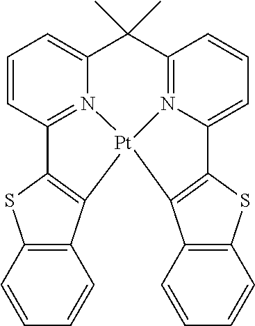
C1=CC2=N3C(=C1)C(C)(C)C1=N4C(=CC=C1)C1=C(C5=C(S1)C=CC=C5)[Pt]34C1=C2SC2=C1C=CC=C2
